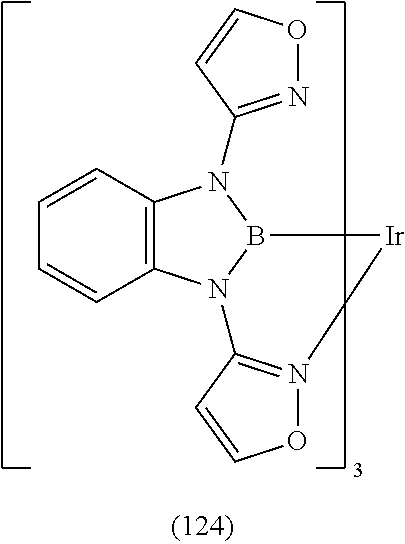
C12=C(N3B(N1C1=NOC=C1)[Ir]N1=C3C=CO1)C=CC=C2
